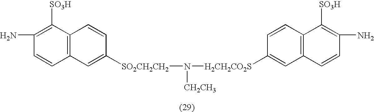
N([CH2CH3])([H2CH2CO2S]C1=CC2=C(C=C1)C([SO3H])=C(N)C=C2)[SO2CH2CH2]C1=CC2=C(C=C1)C([SO3H])=C(N)C=C2
